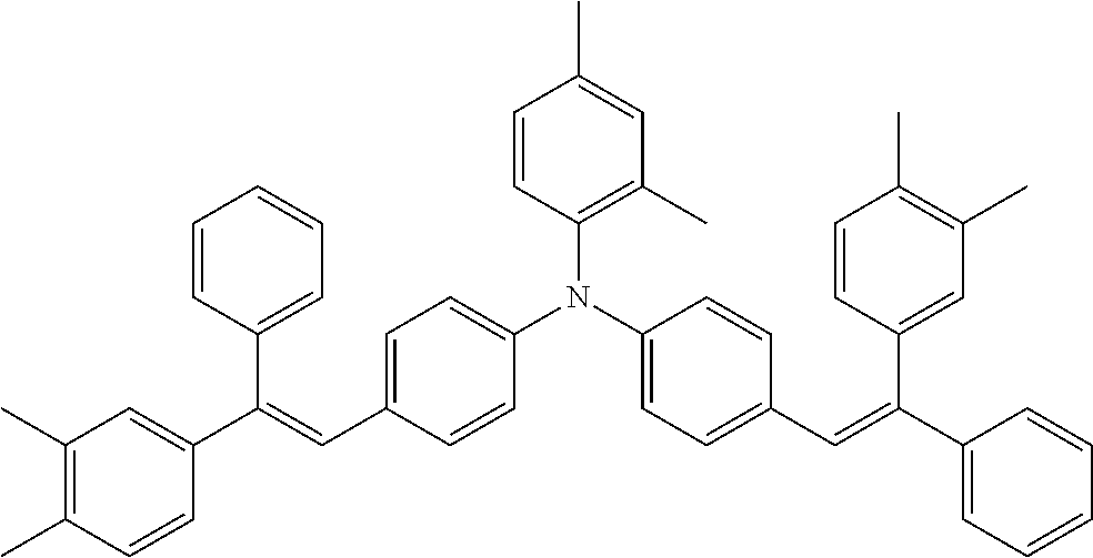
C1(C(=CC2=CC=C(N(C3=CC=C(C=C(C4=CC=CC=C4)C4=CC(C)=C(C)C=C4)C=C3)C3=C(C)C=C(C)C=C3)C=C2)C2=CC=CC=C2)=CC(C)=C(C)C=C1
